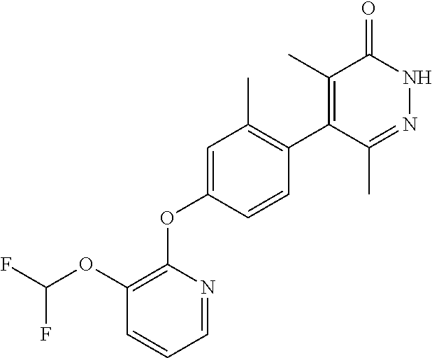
C1(OC(F)F)=C(OC2=CC(C)=C(C3=C(C)C(=O)NN=C3C)C=C2)N=CC=C1
